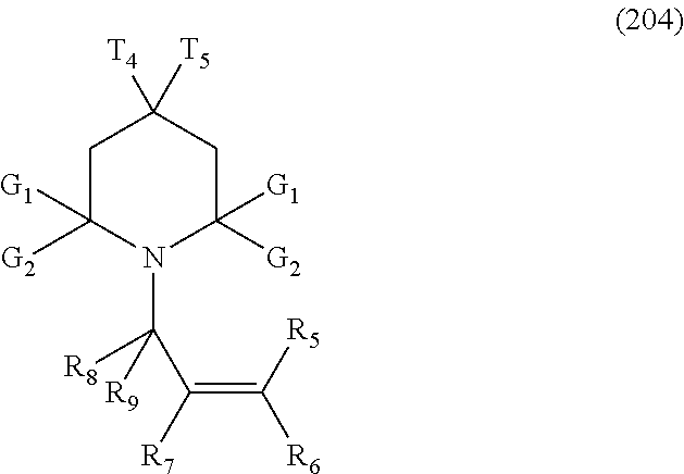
C1C([G1])([G2])N(C(C([R7])=C([R5])[R6])([R8])[R9])C([G1])([G2])CC1([T4])[T5]
